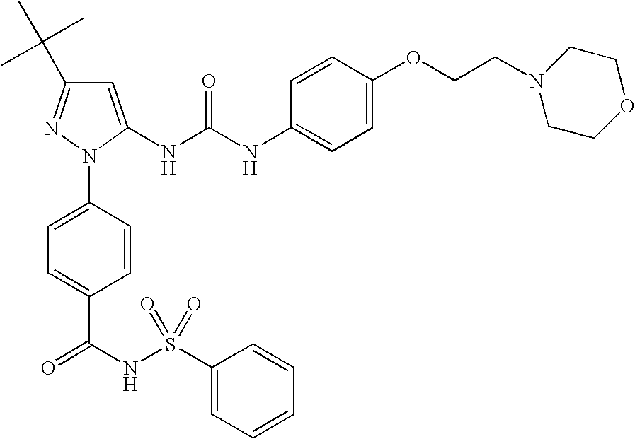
C1=C(NC(NC2=CC=C(OCCN3CCOCC3)C=C2)=O)N(C2=CC=C(C(NS(C3=CC=CC=C3)(=O)=O)=O)C=C2)N=C1C(C)(C)C
